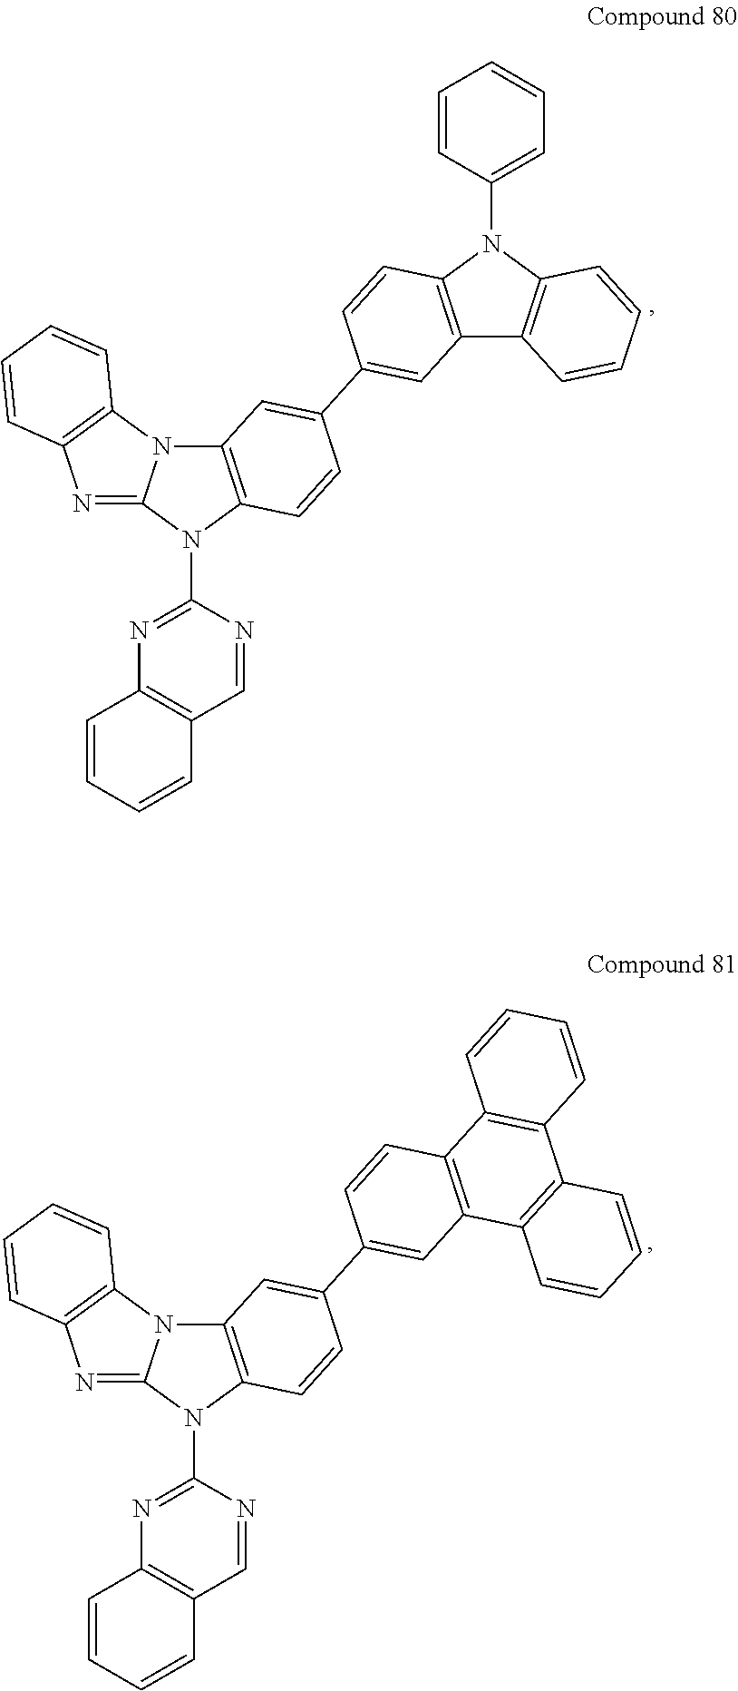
N1(C2=NC3=C(C=N2)C=CC=C3)C2=C(N3C1=NC1=C3C=CC=C1)C=C(C1=CC3=C(C=C1)N(C1=CC=CC=C1)C1=C3C=CC=C1)C=C2.N1(C2=NC3=C(C=N2)C=CC=C3)C2=C(N3C1=NC1=C3C=CC=C1)C=C(C1=CC3=C(C=C1)C1=C(C4=C3C=CC=C4)C=CC=C1)C=C2
